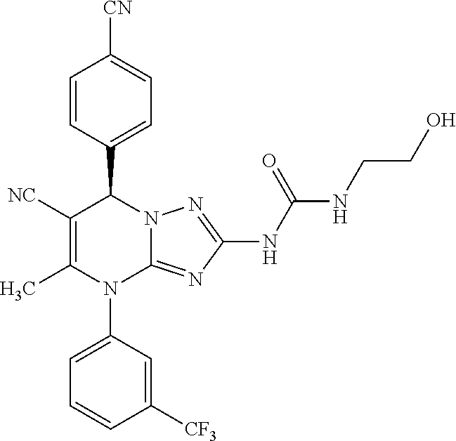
C1=CC(C2C([NC])=C(C)N(C3=CC=CC([CF3])=C3)C3=NC(NC(=O)NCCO)=NN23)=CC=C1[CN]
